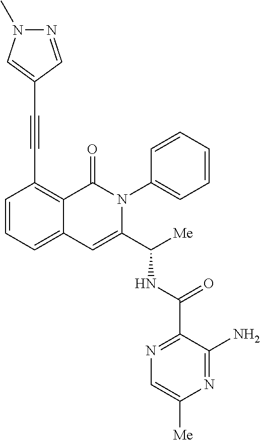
C1(C(NC(C2=CC3=CC=CC(C#CC4=CN(C)N=C4)=C3C(=O)N2C2=CC=CC=C2)[Me])=O)=NC=C([Me])N=C1N
